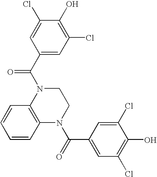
C1N(C(C2=CC(Cl)=C(O)C(Cl)=C2)=O)C2=C(N(C(=O)C3=CC(Cl)=C(O)C(Cl)=C3)C1)C=CC=C2
